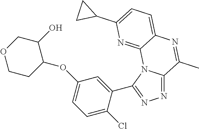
N1=C2N(C(C3=CC(OC4C(O)COCC4)=CC=C3Cl)=N1)C1=NC(C3CC3)=CC=C1N=C2C
